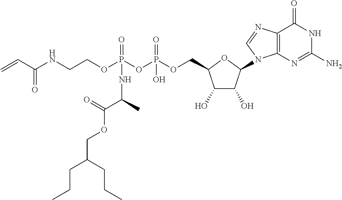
C1(O)C(O)C(N2C3=C(C(=O)NC(N)=N3)N=C2)OC1COP(OP(OCCNC(C=C)=O)(=O)NC(C(=O)OCC(CCC)CCC)C)(=O)O
